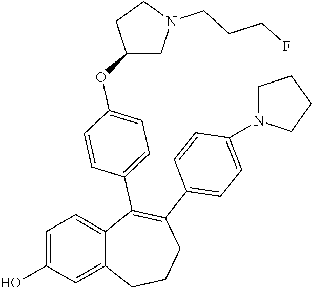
C1=C(O)C=C2C(=C1)C(C1=CC=C(OC3CN(CCCF)CC3)C=C1)=C(C1=CC=C(N3CCCC3)C=C1)CCC2
